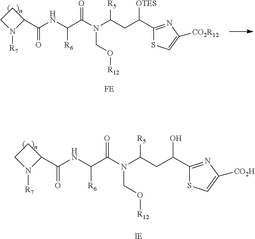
C1CN([R7])C1C(NC(C(N(C(CC(C1=NC([CO2H])=CS1)O)[R5])CO[R12])=O)[R6])=O.[IE].C1CN([R7])C1C(NC(C(N(C(CC(C1=NC([CO2R12])=CS1)[OTES])[R5])CO[R12])=O)[R6])=O.[FE]
